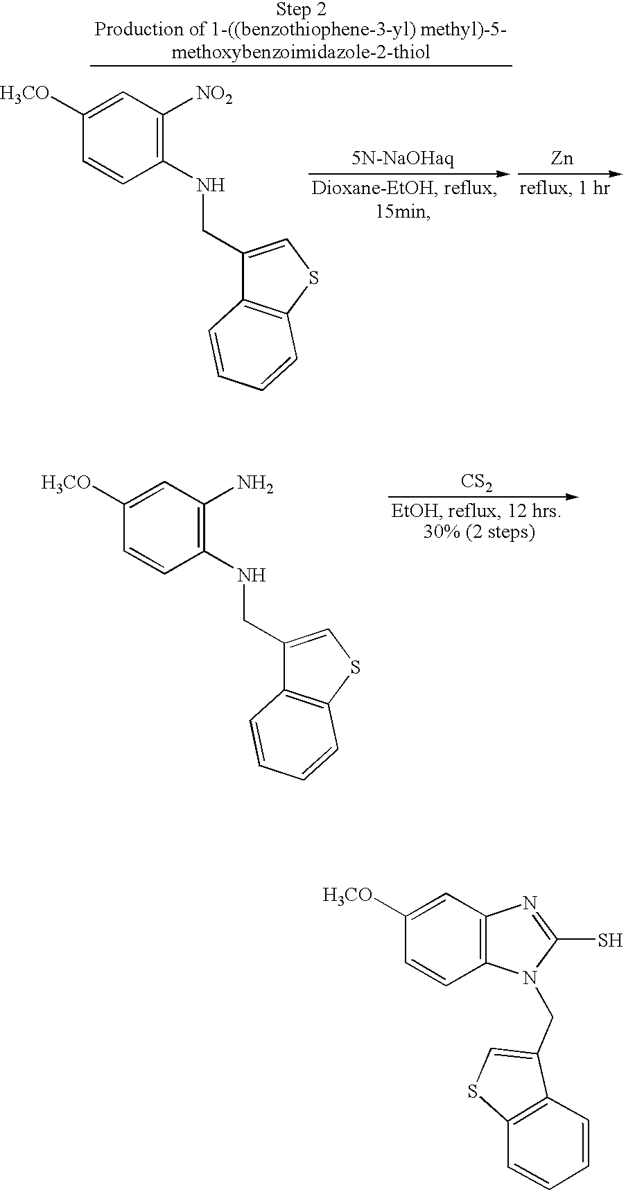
[CS2].C1([H3CO])=CC(N)=C(NCC2=CSC3=C2C=CC=C3)C=C1.C1([H3CO])=CC2=C(C=C1)N(CC1=CSC3=C1C=CC=C3)C(S)=N2.C1([H3CO])=CC([NO2])=C(NCC2=CSC3=C2C=CC=C3)C=C1.[Zn]
